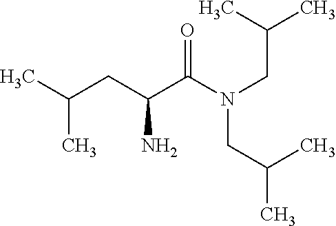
CC(CC(C(N(CC(C)C)CC(C)C)=O)N)C
